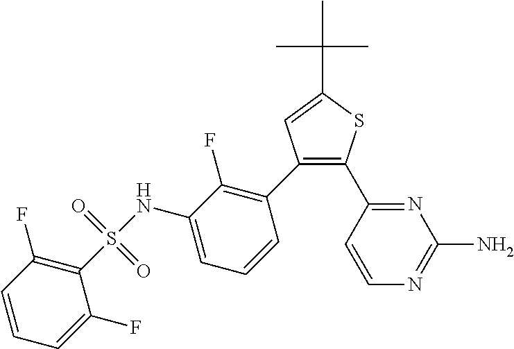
C1(C2=C(F)C(NS(C3=C(F)C=CC=C3F)(=O)=O)=CC=C2)=C(C2=NC(N)=NC=C2)SC(C(C)(C)C)=C1
